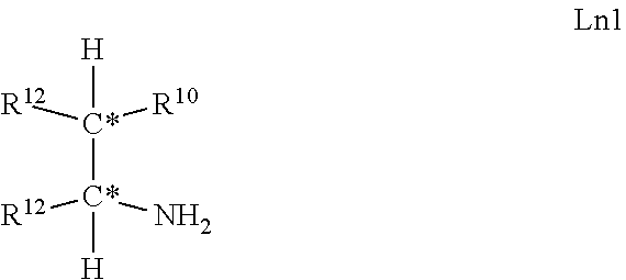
[C*]([H])([R12])([R10])[C*](N)([R12])[H]
